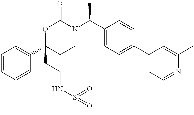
C1=CC=CC(C2(CCNS(C)(=O)=O)CCN(C(C3=CC=C(C4=CC=NC(C)=C4)C=C3)C)C(=O)O2)=C1
